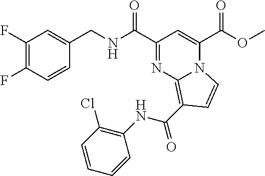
C1(F)=C(F)C=CC(CNC(C2=NC3=C(C(NC4=C(Cl)C=CC=C4)=O)C=CN3C(C(OC)=O)=C2)=O)=C1
